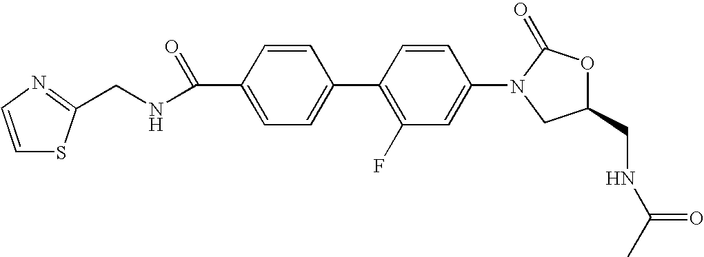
C1=C(C(NCC2=NC=CS2)=O)C=CC(C2=C(F)C=C(N3CC(CNC(C)=O)OC3=O)C=C2)=C1
